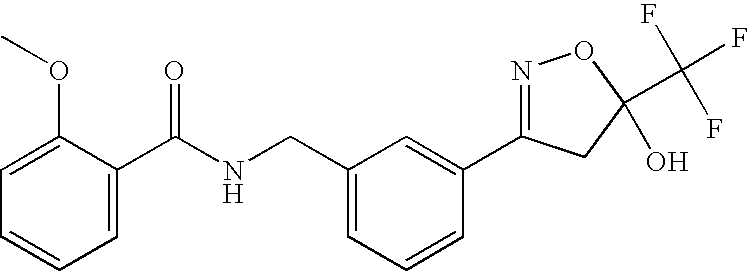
C1(C(NCC2=CC=CC(C3=NOC(C(F)(F)F)(O)C3)=C2)=O)=CC=CC=C1OC
